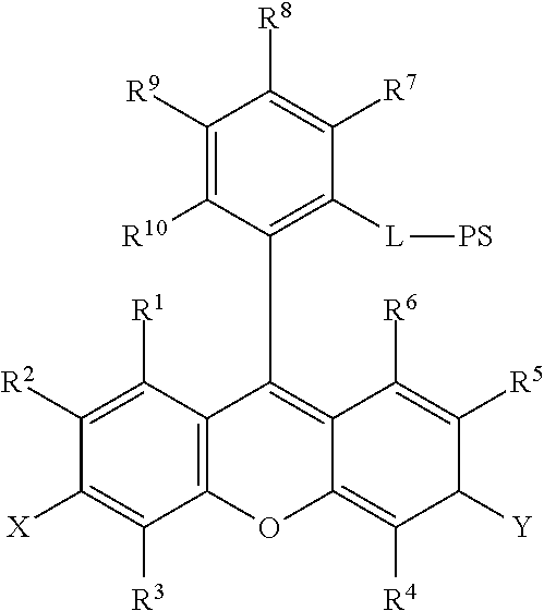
C1([R10])=C([R9])C([R8])=C([R7])C([L][PS])=C1C1=C2C(=C([R4])C([Y])C([R5])=C2[R6])OC2=C1C([R1])=C([R2])C([X])=C2[R3]
